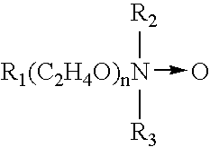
[R1(C2H4O)nN]([R2])([R3])->O
